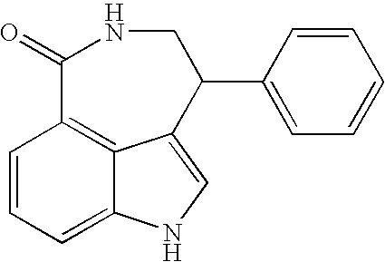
C1=CC=C2C3=C1C(=O)NCC(C1=CC=CC=C1)C3=CN2
